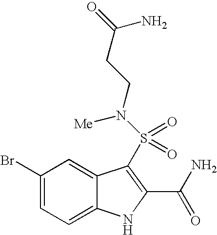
C1(Br)=CC=C2C(=C1)C(S(=O)(=O)N(CCC(=O)N)[Me])=C(C(N)=O)N2
